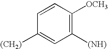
C1([(NH)])=C([OCH3])C=CC([(CH2)])=C1
